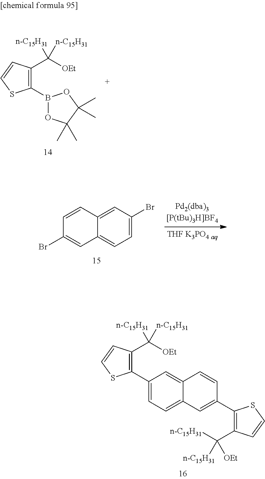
[n-C15H31]C(C1=C(B2OC(C)(C)C(C)(C)O2)SC=C1)([OEt])[n-C15H31].C1=C(Br)C=C2C(=C1)C=C(Br)C=C2.C1(C2=C(C([n-C15H31])([OEt])[n-C15H31])C=CS2)=CC=C2C(=C1)C=CC(C1=C(C([n-C15H31])([n-C15H31])[OEt])C=CS1)=C2
